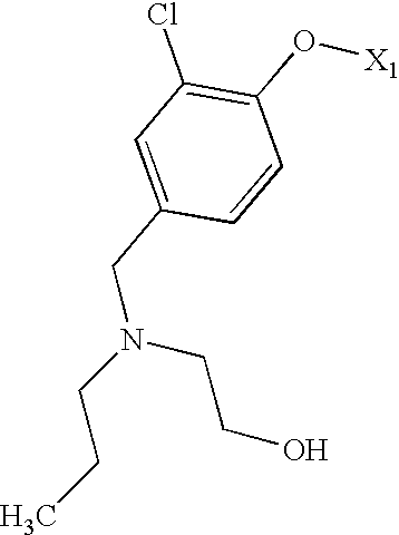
C1=C(CN(CCC)CCO)C=CC(O[X1])=C1Cl
